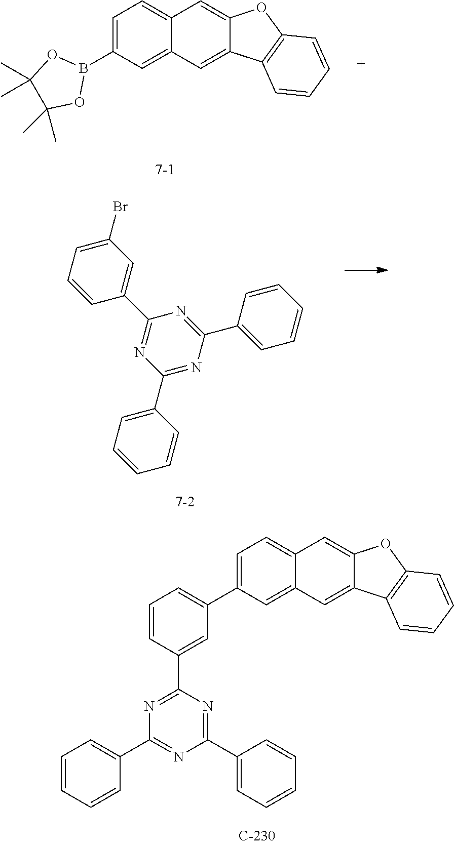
C1=C(C2=CC=CC(C3=NC(C4=CC=CC=C4)=NC(C4=CC=CC=C4)=N3)=C2)C=C2C(=C1)C=C1C(=C2)C2=C(O1)C=CC=C2.C1=C(B2OC(C)(C)C(C)(C)O2)C=C2C(=C1)C=C1C(=C2)C2=C(O1)C=CC=C2.C1(C2=CC=CC=C2)=NC(C2=CC=CC=C2)=NC(C2=CC(Br)=CC=C2)=N1
